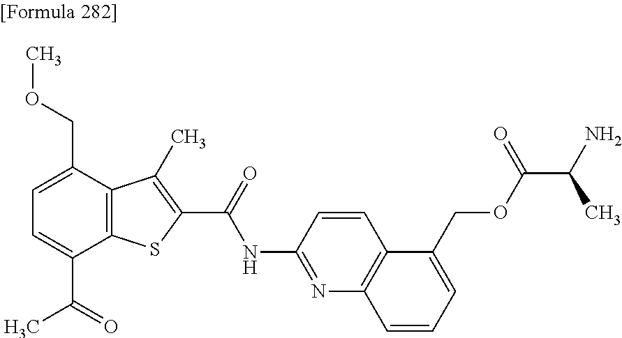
C1=C(C(=O)C)C2=C(C(COC)=C1)C(C)=C(C(=O)NC1=NC3=C(C=C1)C(COC(C(N)C)=O)=CC=C3)S2
